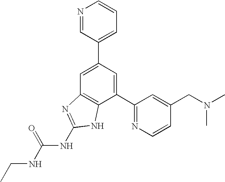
N1=CC(C2=CC3=C(C(C4=NC=CC(CN(C)C)=C4)=C2)NC(NC(NCC)=O)=N3)=CC=C1
